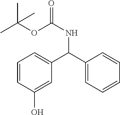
C1=CC(O)=CC(C(C2=CC=CC=C2)NC(=O)OC(C)(C)C)=C1
